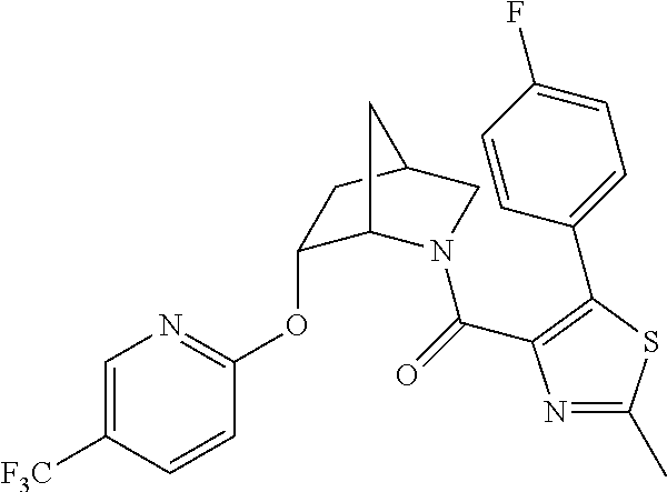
C1=C([F3C])C=CC(OC2C3N(C(=O)C4=C(C5=CC=C(F)C=C5)SC(C)=N4)CC(C2)C3)=N1
